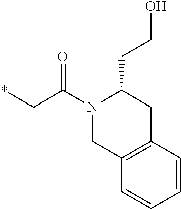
C1=CC2=C(C=C1)CN(C(C*)=O)C(CCO)C2
